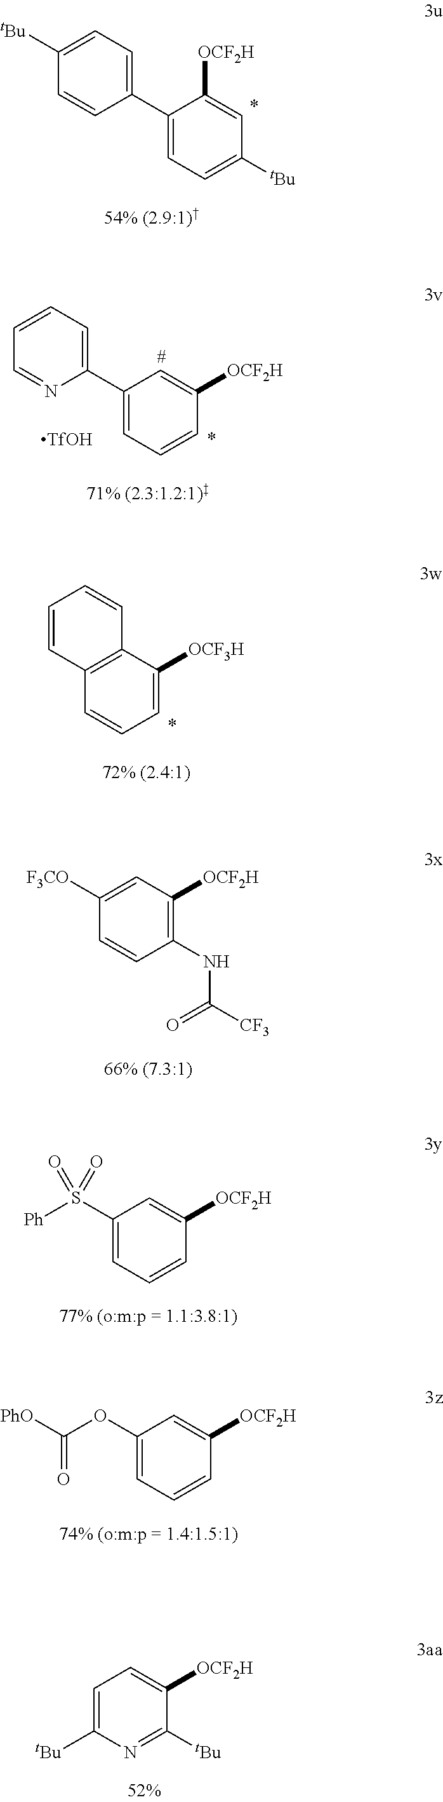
C1(C2=CC=C([tBu])C=C2)=CC=C([tBu])C=C1[OCF2H].C12=C(C([OCF3H])=CC=C1)C=CC=C2.C1([F3CO])=CC([OCF2H])=C(NC([CF3])=O)C=C1.C1(S([Ph])(=O)=O)=CC=CC([OCF2H])=C1.C1(OC([PhO])=O)=CC=CC([OCF2H])=C1.C1=C([tBu])N=C([tBu])C([OCF2H])=C1.C1(C2=CC=CC=N2)=CC=CC([OCF2H])=C1.[TfOH]
